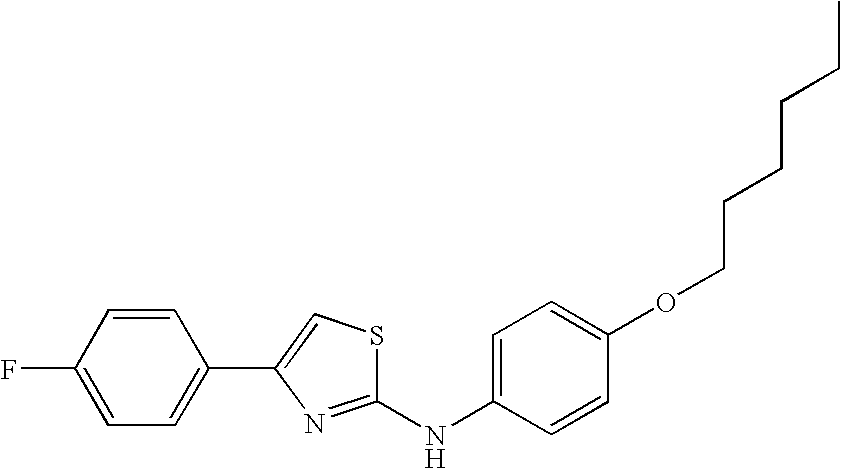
C1=CC(NC2=NC(C3=CC=C(F)C=C3)=CS2)=CC=C1OCCCCCC
